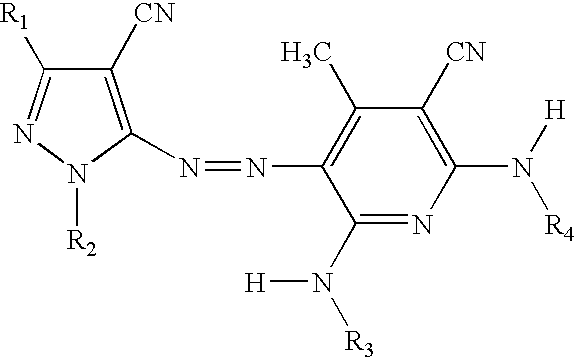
C1([CN])=C(N=NC2=C(C)C([CN])=C(N([H])[R4])N=C2N([R3])[H])N([R2])N=C1[R1]
